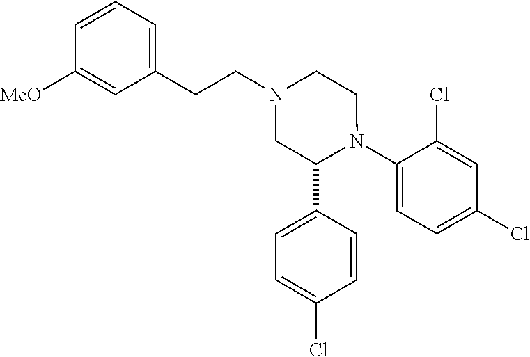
C1(C2=CC=C(Cl)C=C2)N(C2=CC=C(Cl)C=C2Cl)CCN(CCC2=CC=CC([MeO])=C2)C1
